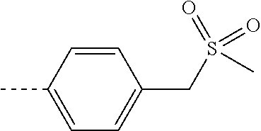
C1=C(C)C=CC(CS(=O)(=O)C)=C1
